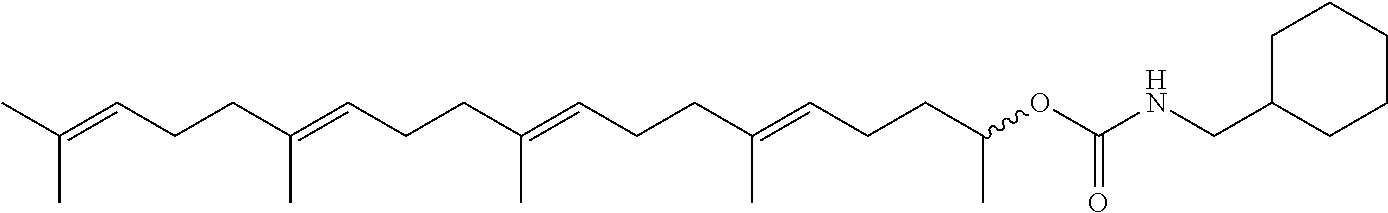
CC(=CCCC(=CCCC(=CCCC(=CCCC(OC(NCC1CCCCC1)=O)C)C)C)C)C
